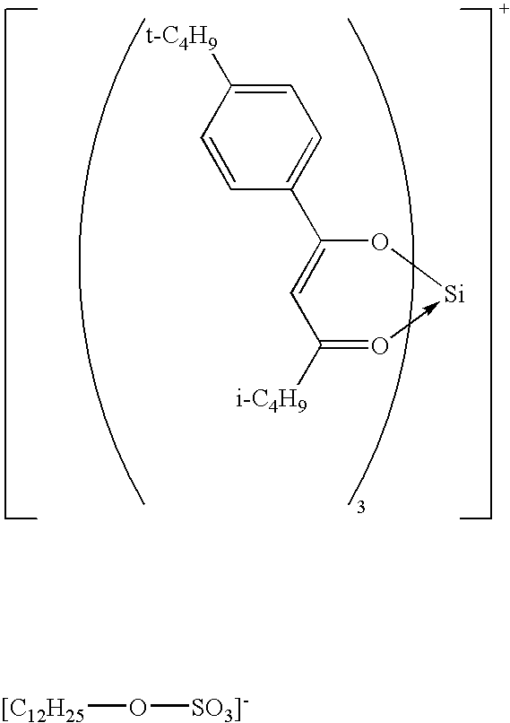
C1=CC(C2=CC([i-C4H9])=O->[Si]O2)=CC=C1[t-C4H9].O([SO3]-])[[C12H25]
